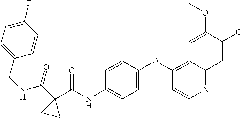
C1=C(OC2=C3C(=NC=C2)C=C(OC)C(OC)=C3)C=CC(NC(C2(C(=O)NCC3=CC=C(F)C=C3)CC2)=O)=C1
